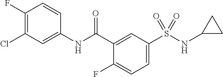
C1(F)=C(Cl)C=C(NC(C2=CC(S(NC3CC3)(=O)=O)=CC=C2F)=O)C=C1
